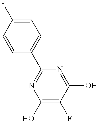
C1=CC(C2=NC(O)=C(F)C(O)=N2)=CC=C1F
